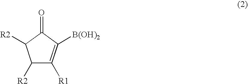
C1([R2])C([R1])=C([B(OH)2])C(=O)C1[R2]
